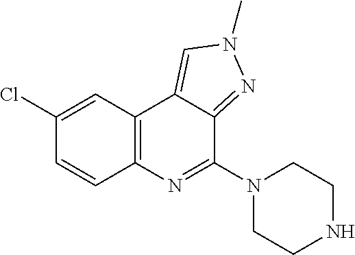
C1(Cl)=CC2=C(C=C1)N=C(N1CCNCC1)C1=NN(C)C=C21
